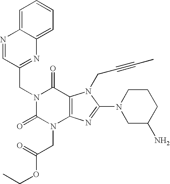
N1=CC(CN2C(=O)N(CC(OCC)=O)C3=C(C2=O)N(CC#CC)C(N2CC(N)CCC2)=N3)=NC2=CC=CC=C12
